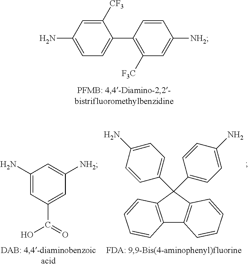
C1([CF3])=CC(N)=CC=C1C1=C([F3C])C=C([NH2])C=C1.C1(N)=CC(C(=O)O)=CC([NH2])=C1.C12=C(C(C3=CC=C(N)C=C3)(C3=CC=C(N)C=C3)C3=C1C=CC=C3)C=CC=C2
